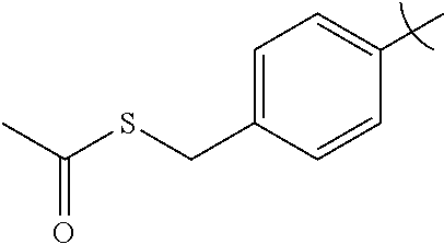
C1=C(CSC(C)=O)C=CC(C)=C1
